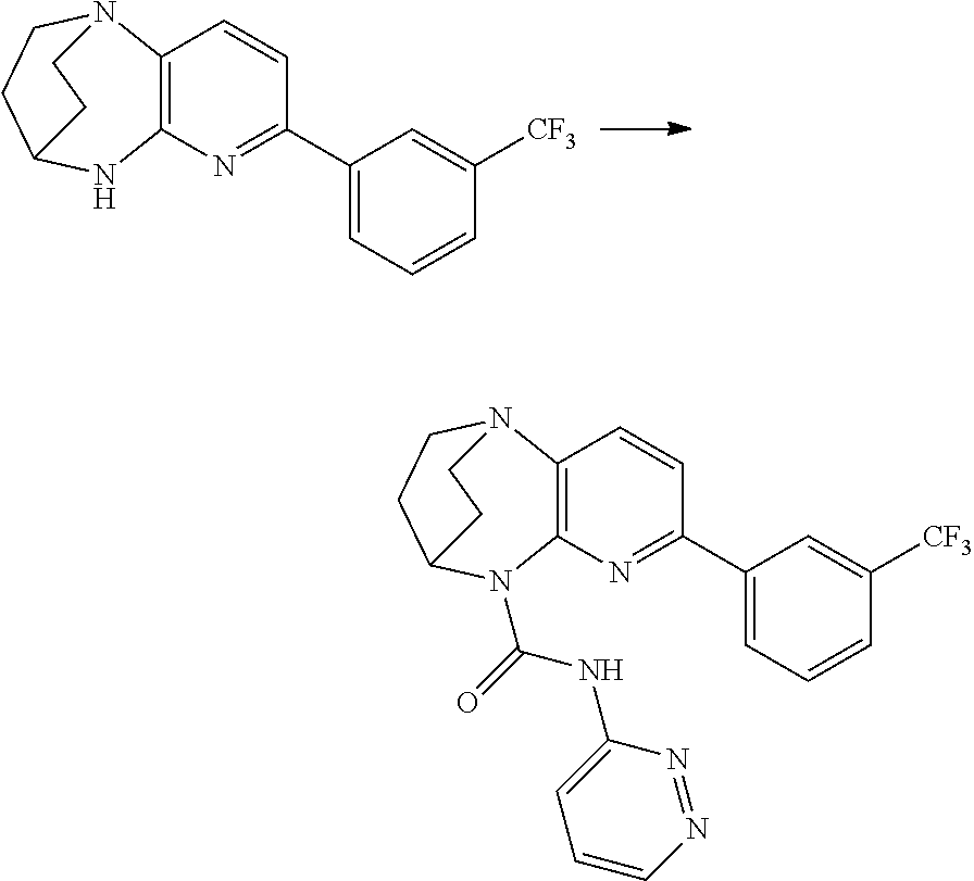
C1=CC2=C(N=C1C1=CC=CC([CF3])=C1)NC1CCN2CC1.C1=CC2=C(N=C1C1=CC=CC([CF3])=C1)N(C(=O)NC1=CC=CN=N1)C1CCN2CC1
